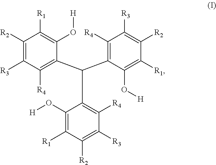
C1([R2])=C([R3])C([R4])=C(C(C2=C([R4])C([R3])=C([R2])C([R1])=C2O[H])C2=C([R4])C([R3])=C([R2])C([R1])=C2O[H])C(O[H])=C1[R1]
